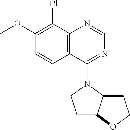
C1(OC)=C(Cl)C2=C(C=C1)C(N1C3C(CC1)OCC3)=NC=N2
